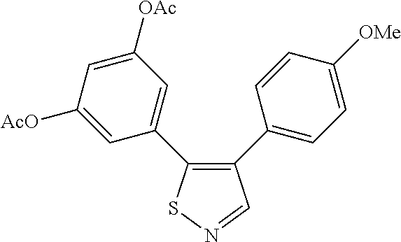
C1([AcO])=CC(C2=C(C3=CC=C([OMe])C=C3)C=NS2)=CC([OAc])=C1
